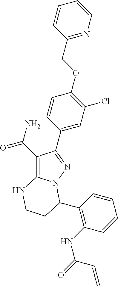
C1(C(=O)N)=C2N(N=C1C1=CC(Cl)=C(OCC3=NC=CC=C3)C=C1)C(C1=C(NC(=O)C=C)C=CC=C1)CCN2
